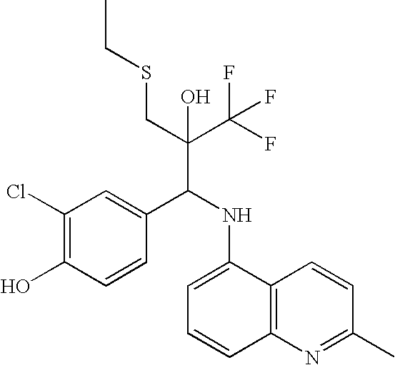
C1(Cl)=C(O)C=CC(C(NC2=CC=CC3=C2C=CC(C)=N3)C(C(F)(F)F)(CSCC)O)=C1
